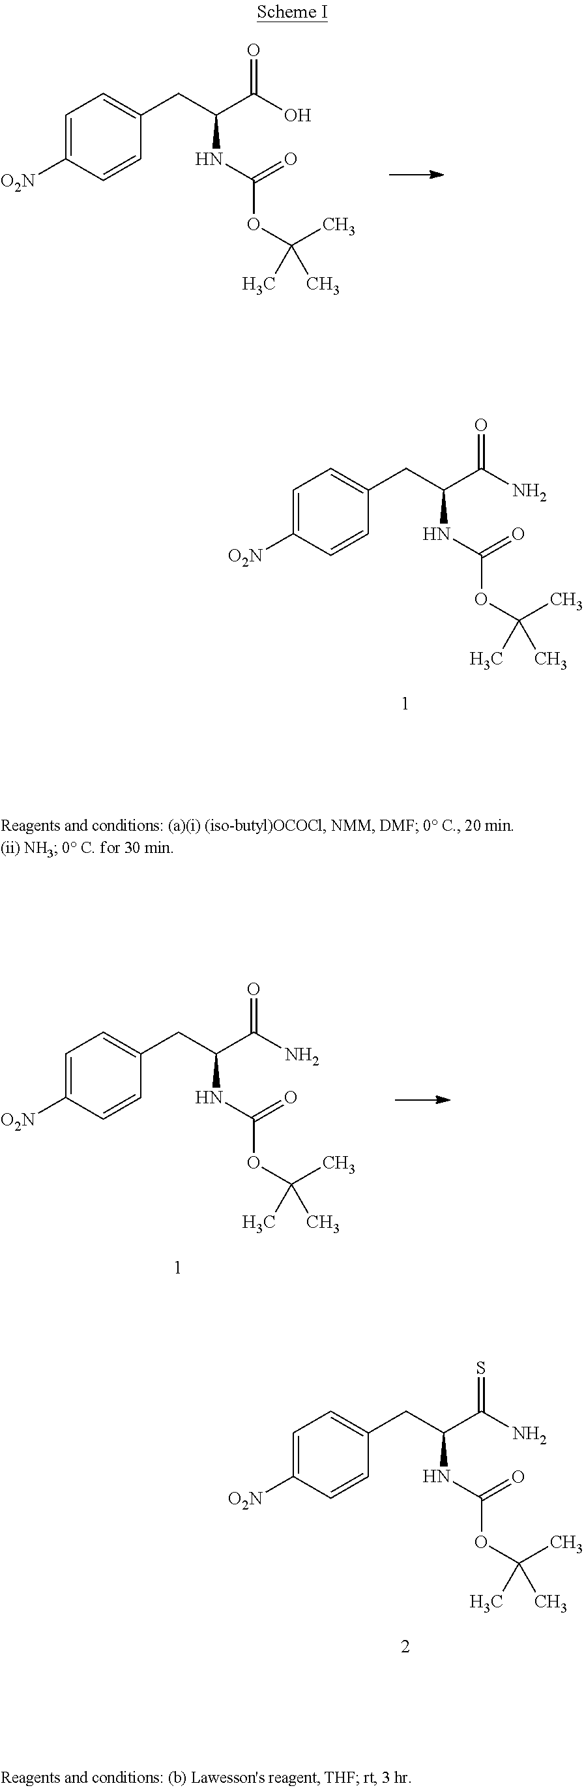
C1=C([O2N])C=CC(CC(C(O)=O)NC(OC(C)(C)C)=O)=C1.C1=C([O2N])C=CC(CC(C(N)=O)NC(OC(C)(C)C)=O)=C1.C1=C([O2N])C=CC(CC(C(N)=S)NC(OC(C)(C)C)=O)=C1.C1=C([O2N])C=CC(CC(C(N)=O)NC(OC(C)(C)C)=O)=C1
